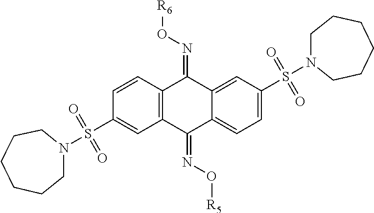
C1N(S(C2=CC3=C(C=C2)C(=NO[R6])C2=CC(S(N4CCCCCC4)(=O)=O)=CC=C2C3=NO[R5])(=O)=O)CCCCC1
